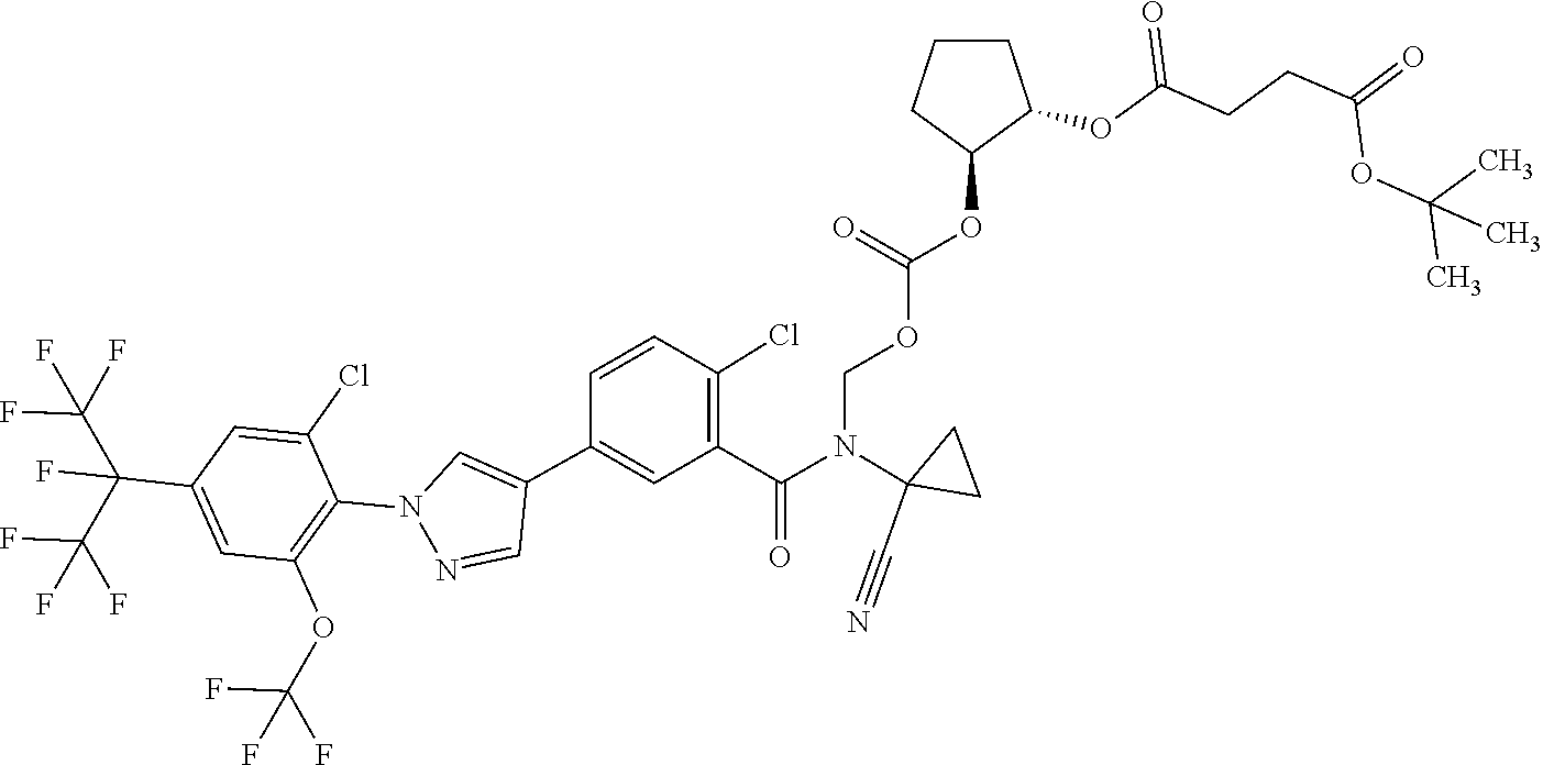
C1=NN(C2=C(OC(F)(F)F)C=C(C(C(F)(F)F)(F)C(F)(F)F)C=C2Cl)C=C1C1=CC(C(N(C2(C#N)CC2)COC(=O)OC2CCCC2OC(CCC(OC(C)(C)C)=O)=O)=O)=C(Cl)C=C1
